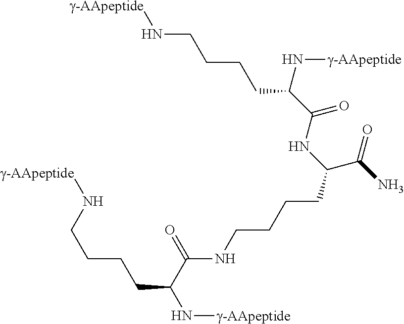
[g-AApeptide]NCCCCC(N[g-AApeptide])C(=O)NC(C(N)=O)CCCCNC(C(N[g-AApeptide])CCCCN[g-AApeptide])=O
